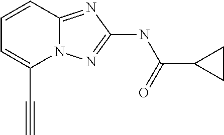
C(C1=CC=CC2=NC(NC(=O)C3CC3)=NN12)#C
